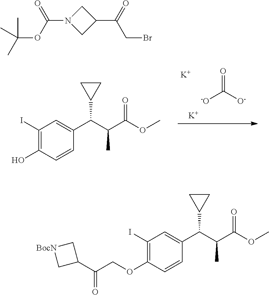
C1(I)=C(O)C=CC(C(C(C(OC)=O)C)C2CC2)=C1.[-O]C([O-])=O.[K].[K].C(N1CC(C(=O)CBr)C1)(OC(C)(C)C)=O.C1(I)=C(OCC(C2C[BocN]C2)=O)C=CC(C(C(C(OC)=O)C)C2CC2)=C1
